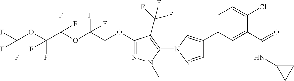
C1(OCC(OC(C(OC(F)(F)F)(F)F)(F)F)(F)F)=NN(C)C(N2N=CC(C3=CC=C(Cl)C(C(=O)NC4CC4)=C3)=C2)=C1C(F)(F)F
